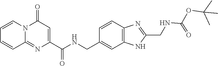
C1=CN2C(=NC(C(NCC3=CC4=C(C=C3)N=C(CNC(OC(C)(C)C)=O)N4)=O)=CC2=O)C=C1
